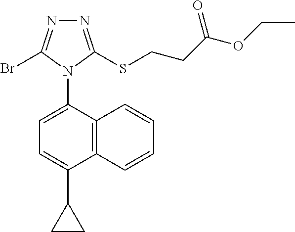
N1=C(SCCC(OCC)=O)N(C2=CC=C(C3CC3)C3=C2C=CC=C3)C(Br)=N1
